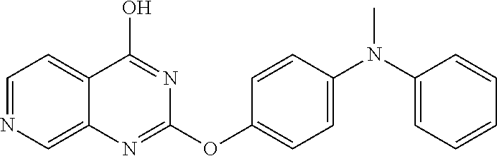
C1=NC=C2C(=C1)C(O)=NC(OC1=CC=C(N(C3=CC=CC=C3)C)C=C1)=N2
